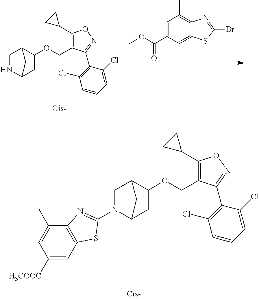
C1N(C2=NC3=C(C=C([H3COOC])C=C3C)S2)C2CC(OCC3=C(C4CC4)ON=C3C3=C(Cl)C=CC=C3Cl)C1C2.C1=C(C(OC)=O)C=C2C(=C1C)N=C(Br)S2.C1NC2CC(OCC3=C(C4CC4)ON=C3C3=C(Cl)C=CC=C3Cl)C1C2
